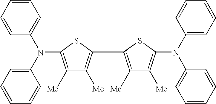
C1([Me])=C(N(C2=CC=CC=C2)C2=CC=CC=C2)SC(C2=C([Me])C([Me])=C(N(C3=CC=CC=C3)C3=CC=CC=C3)S2)=C1[Me]
